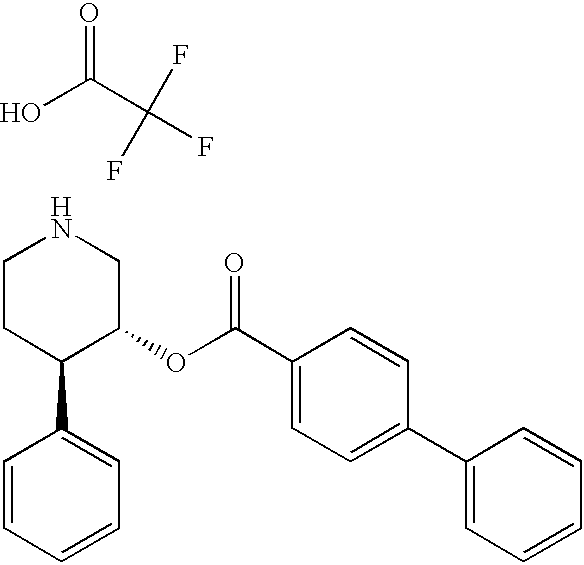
C1CC(C2=CC=CC=C2)C(OC(C2=CC=C(C3=CC=CC=C3)C=C2)=O)CN1.OC(C(F)(F)F)=O
